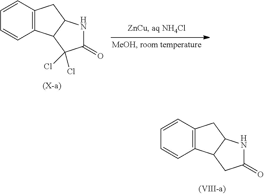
C12=C(C3C(C1)NC(=O)C3(Cl)Cl)C=CC=C2.C12=C(C3C(C1)NC(=O)C3)C=CC=C2
